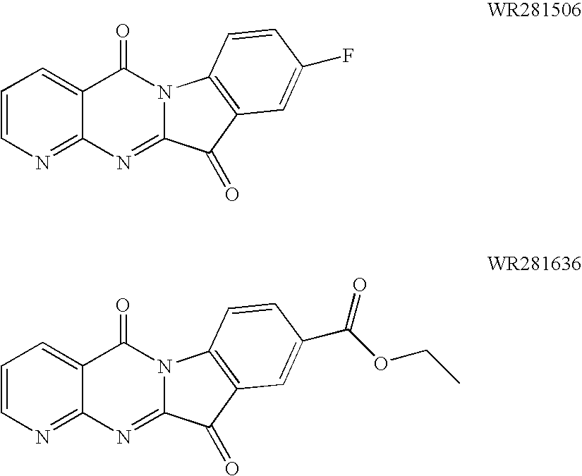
C1=CC=C2C(=N1)N=C1N(C2=O)C2=C(C1=O)C=C(F)C=C2.C1=CC=C2C(=N1)N=C1N(C2=O)C2=C(C1=O)C=C(C(OCC)=O)C=C2
